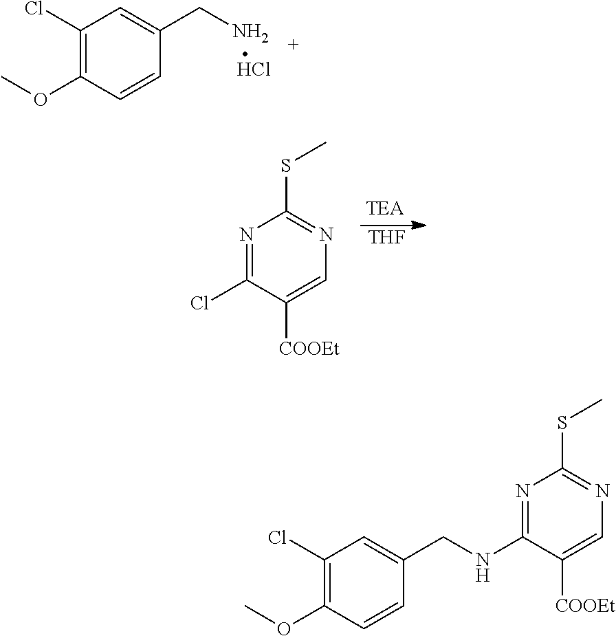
C1(Cl)=C(OC)C=CC(CN)=C1.Cl.[THF].N1=C(Cl)C([COOEt])=CN=C1SC.N1=C(NCC2=CC(Cl)=C(OC)C=C2)C([COOEt])=CN=C1SC
